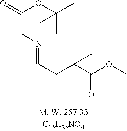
C(CN=CCC(C(OC)=O)(C)C)(OC(C)(C)C)=O
